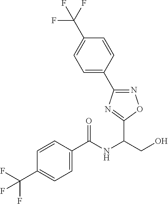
C(NC(CO)C1=NC(C2=CC=C(C(F)(F)F)C=C2)=NO1)(=O)C1=CC=C(C(F)(F)F)C=C1
